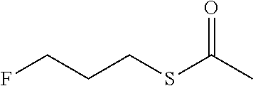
FCCCSC(C)=O
